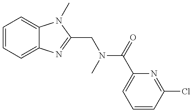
C1=CC=C2C(=C1)N(C)C(CN(C)C(=O)C1=CC=CC(Cl)=N1)=N2
